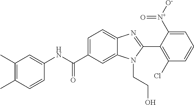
C1(C)=C(C)C=CC(NC(C2=CC=C3C(=C2)N(CCO)C(C2=C(Cl)C=CC=C2[N+]([O-])=O)=N3)=O)=C1
